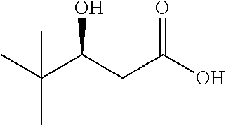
CC(C(CC(O)=O)O)(C)C
